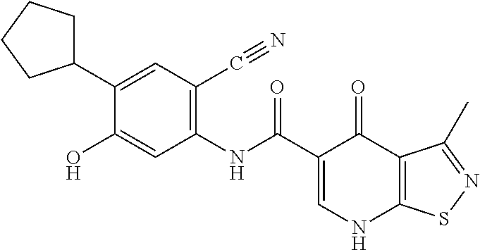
C1=C(C(=O)NC2=C(C#N)C=C(C3CCCC3)C(O)=C2)C(=O)C2=C(N1)SN=C2C
